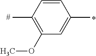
C1=CC(C)=C(OC)C=C1C
